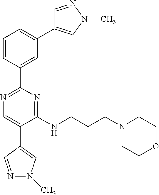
C1=CC(C2=NC=C(C3=CN(C)N=C3)C(NCCCN3CCOCC3)=N2)=CC(C2=CN(C)N=C2)=C1
